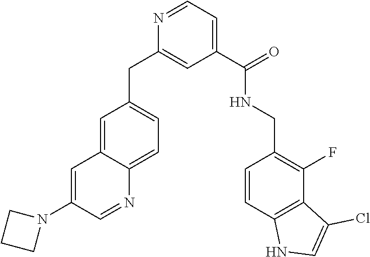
C1=C2C(=CC=C1CC1=CC(C(NCC3=C(F)C4=C(C=C3)NC=C4Cl)=O)=CC=N1)N=CC(N1CCC1)=C2
